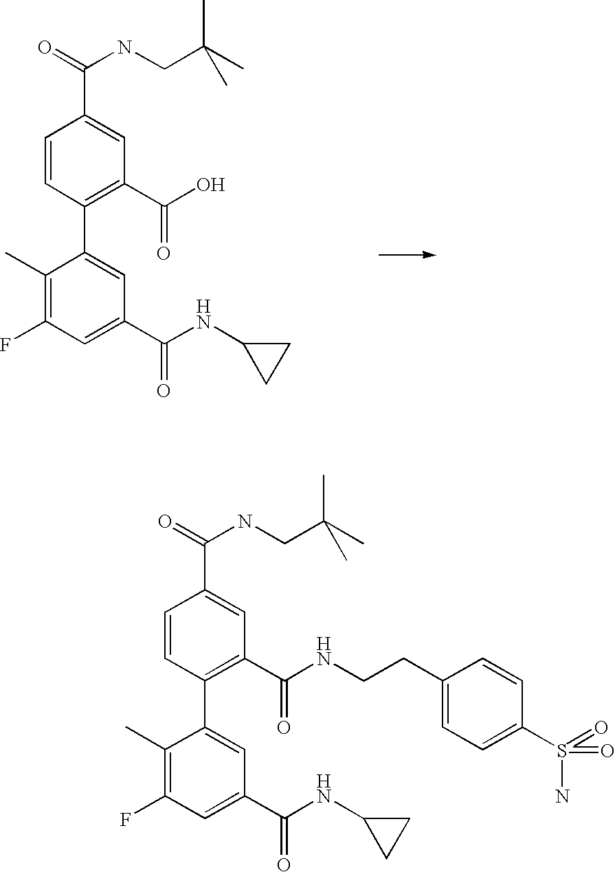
C1(C)=C(F)C=C(C(=O)NC2CC2)C=C1C1=C(C(=O)O)C=C(C(=O)NCC(C)(C)C)C=C1.C1(C)=C(F)C=C(C(=O)NC2CC2)C=C1C1=C(C(=O)NCCC2=CC=C(S(=O)(N)=O)C=C2)C=C(C(=O)NCC(C)(C)C)C=C1
